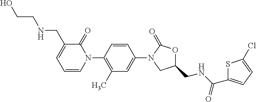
C1=CC(N2C(=O)C(CNCCO)=CC=C2)=C(C)C=C1N1CC(CNC(C2=CC=C(Cl)S2)=O)OC1=O
